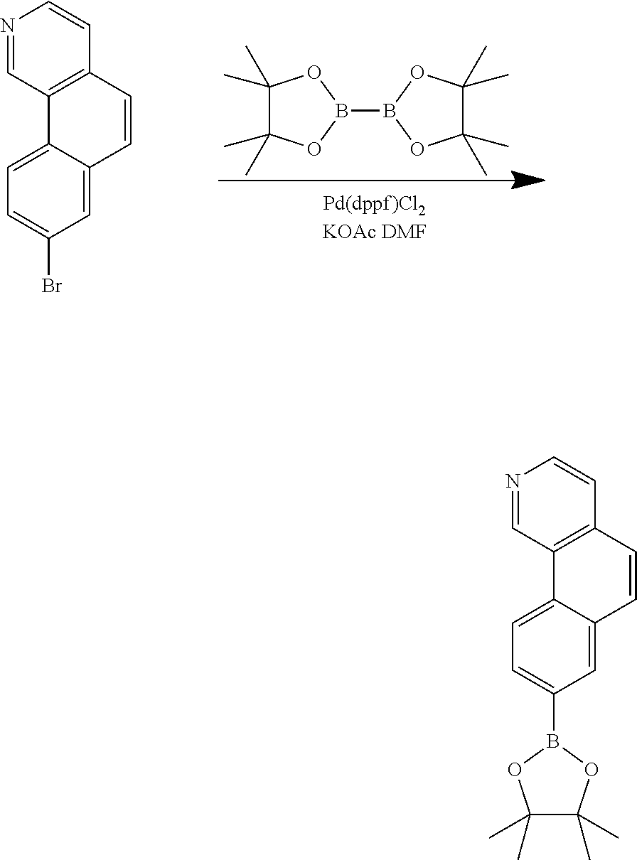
C1=C2C(=CC(Br)=C1)C=CC1=C2C=NC=C1.C1(C)(C)C(C)(C)OB(B2OC(C)(C)C(C)(C)O2)O1.C1(C)(C)C(C)(C)OB(C2=CC=C3C(=C2)C=CC2=C3C=NC=C2)O1
